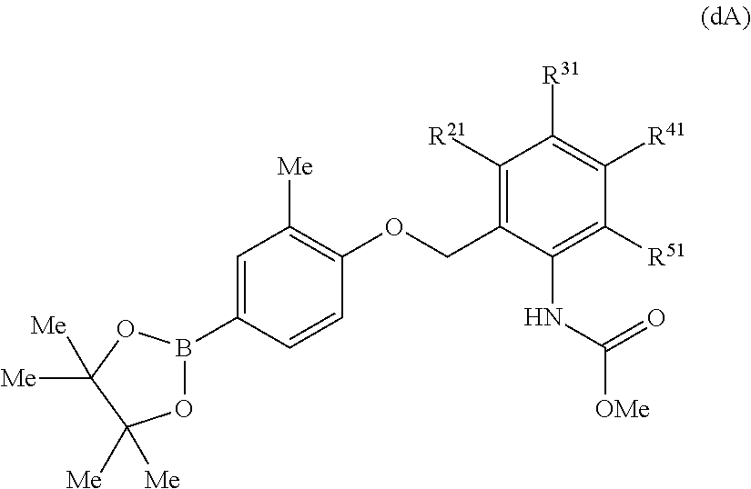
C1=C(B2OC([Me])([Me])C([Me])([Me])O2)C=CC(OCC2=C([R21])C([R31])=C([R41])C([R51])=C2NC([OMe])=O)=C1[Me]
